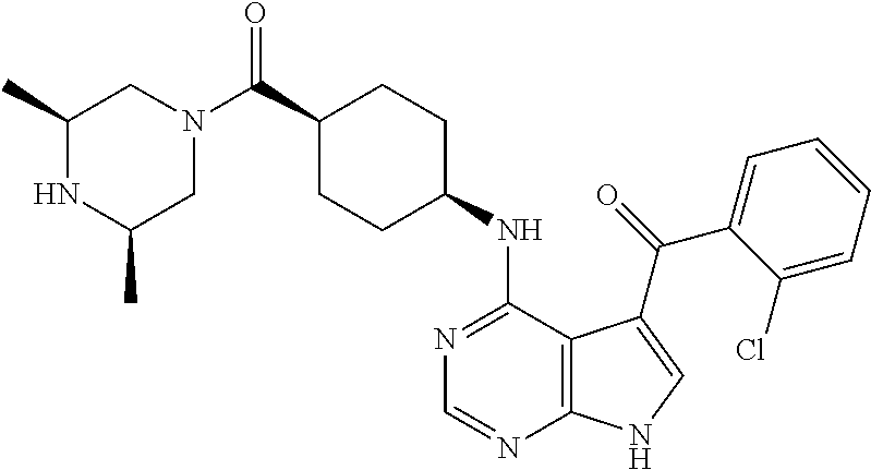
C1(C(N2CC(C)NC(C)C2)=O)CCC(NC2=NC=NC3=C2C(C(=O)C2=CC=CC=C2Cl)=CN3)CC1
